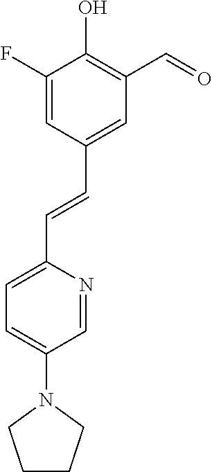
C1=C(F)C(O)=C(C=O)C=C1C=CC1=CC=C(N2CCCC2)C=N1
